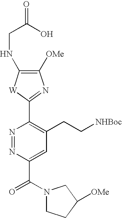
N1=NC(C(N2CCC([OMe])C2)=O)=CC(CC[NHBoc])=C1C1=NC([OMe])=C(NCC(=O)O)[W]1
